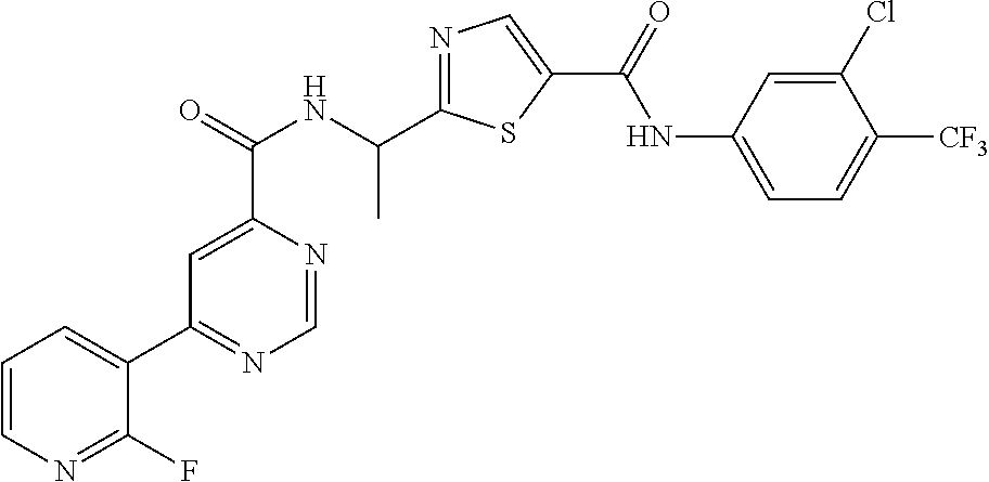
C1=NC(C(=O)NC(C2=NC=C(C(=O)NC3=CC=C([CF3])C(Cl)=C3)S2)C)=CC(C2=CC=CN=C2F)=N1
